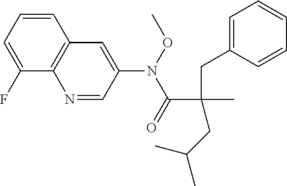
C1=CC=C(F)C2=C1C=C(N(C(C(C)(CC1=CC=CC=C1)CC(C)C)=O)OC)C=N2
